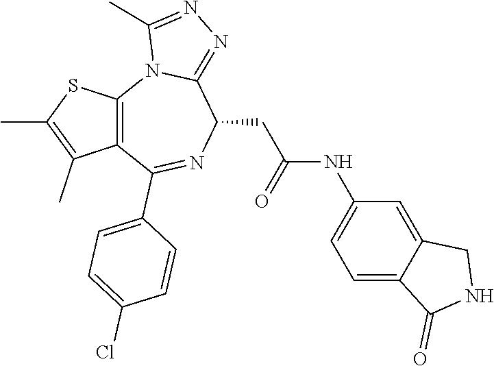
C12=C(SC(C)=C1C)N1C(=NN=C1C)C(CC(NC1=CC=C3C(=C1)CNC3=O)=O)N=C2C1=CC=C(Cl)C=C1
